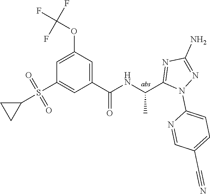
C1=C(OC(F)(F)F)C=C(C(=O)NC(C)C2=NC(N)=NN2C2=CC=C(C#N)C=N2)C=C1S(=O)(=O)C1CC1
